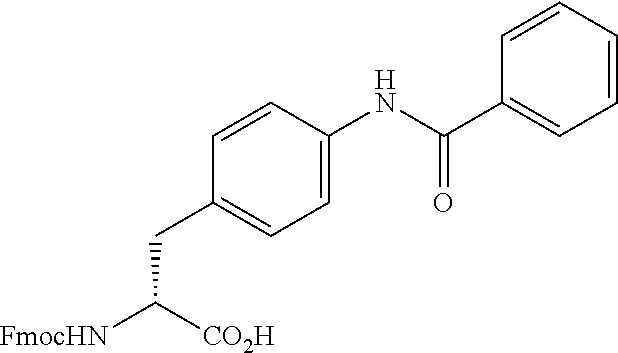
C1=CC(CC([FmocHN])[CO2H])=CC=C1NC(C1=CC=CC=C1)=O
